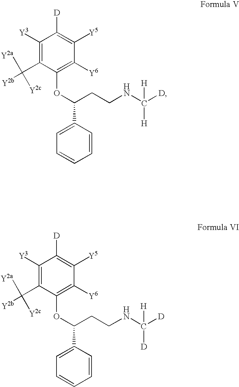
C1([Y3])=C(C([Y2a])([Y2c])[Y2b])C(OC(CCNC([D])([H])[H])C2=CC=CC=C2)=C([Y6])C([Y5])=C1[D].C1([Y3])=C(C([Y2a])([Y2c])[Y2b])C(OC(CCNC([D])([H])[D])C2=CC=CC=C2)=C([Y6])C([Y5])=C1[D]
